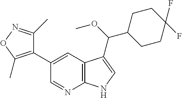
C1(C)=NOC(C)=C1C1=CC2=C(N=C1)NC=C2C(OC)C1CCC(F)(F)CC1
